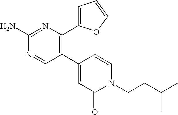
C1(C2=C(C3=CC=CO3)N=C(N)N=C2)=CC(=O)N(CCC(C)C)C=C1
